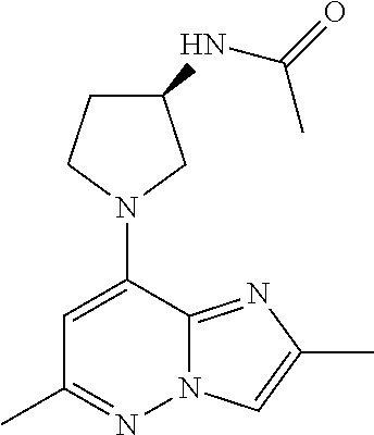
C1C(NC(=O)C)CN(C2=CC(C)=NN3C2=NC(C)=C3)C1
